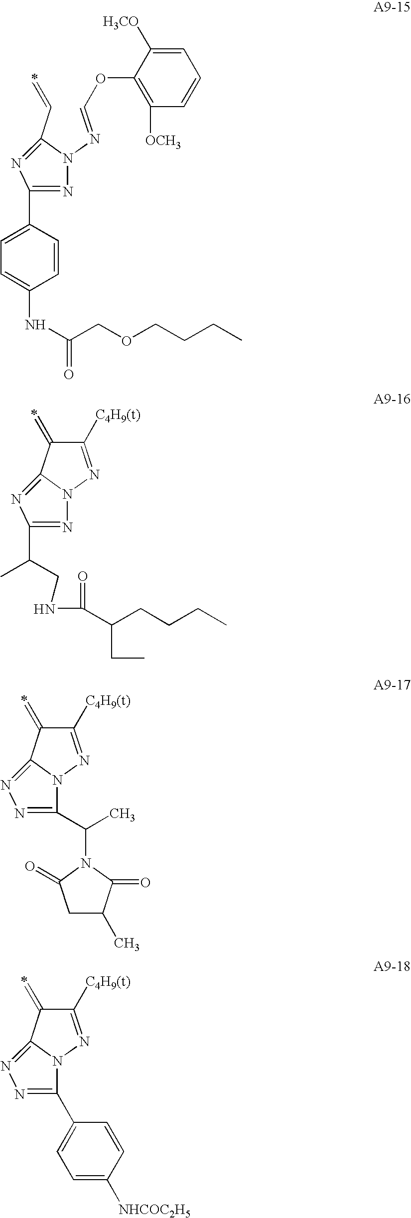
C(=NN1C(C=C)=NC(C2=CC=C(NC(COCCCC)=O)C=C2)=N1)OC1=C([OCH3])C=CC=C1[H3CO].C1([C4H9(t)])=NN2C(=NC(C(C)CNC(C(CCCC)CC)=O)=N2)C1=C.C1([C4H9(t)])=NN2C(=NN=C2C(C)N2C(=O)CC(C)C2=O)C1=C.C1([C4H9(t)])=NN2C(=NN=C2C2=CC=C([NHCOC2H5])C=C2)C1=C
